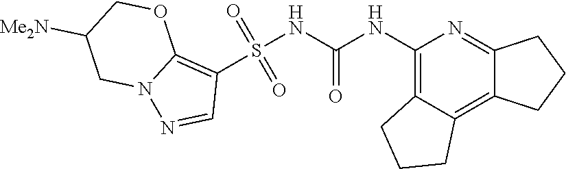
S(NC(NC1=C2C(=C3C(=N1)CCC3)CCC2)=O)(C1=C2N(N=C1)CC([Me2N])CO2)(=O)=O
